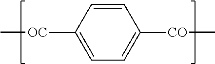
C[OC]C1=CC=C([CO]C)C=C1
